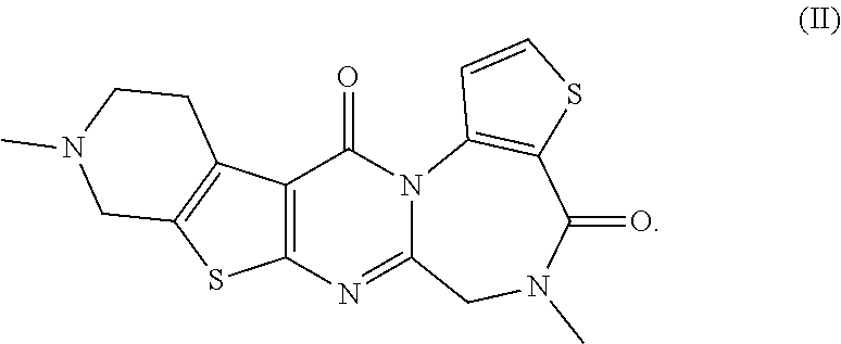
C12=C(C3=C(S1)CN(C)CC3)C(=O)N1C(=N2)CN(C)C(=O)C2=C1C=CS2
